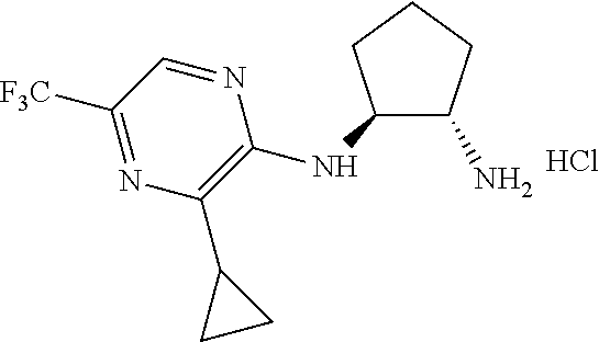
C1=NC(NC2C(N)CCC2)=C(C2CC2)N=C1[F3C].Cl
